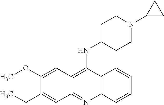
C12=C(C(NC3CCN(C4CC4)CC3)=C3C(=N1)C=C(CC)C(OC)=C3)C=CC=C2
